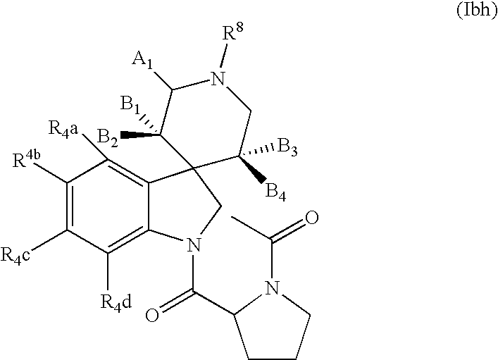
C1([R4b])=C([R4c])C([R4d])=C2C(=C1[R4a])C1(CN2C(=O)C2CCCN2C(C)=O)C([B4])([B3])CN([R8])C([A1])C1([B1])[B2]
